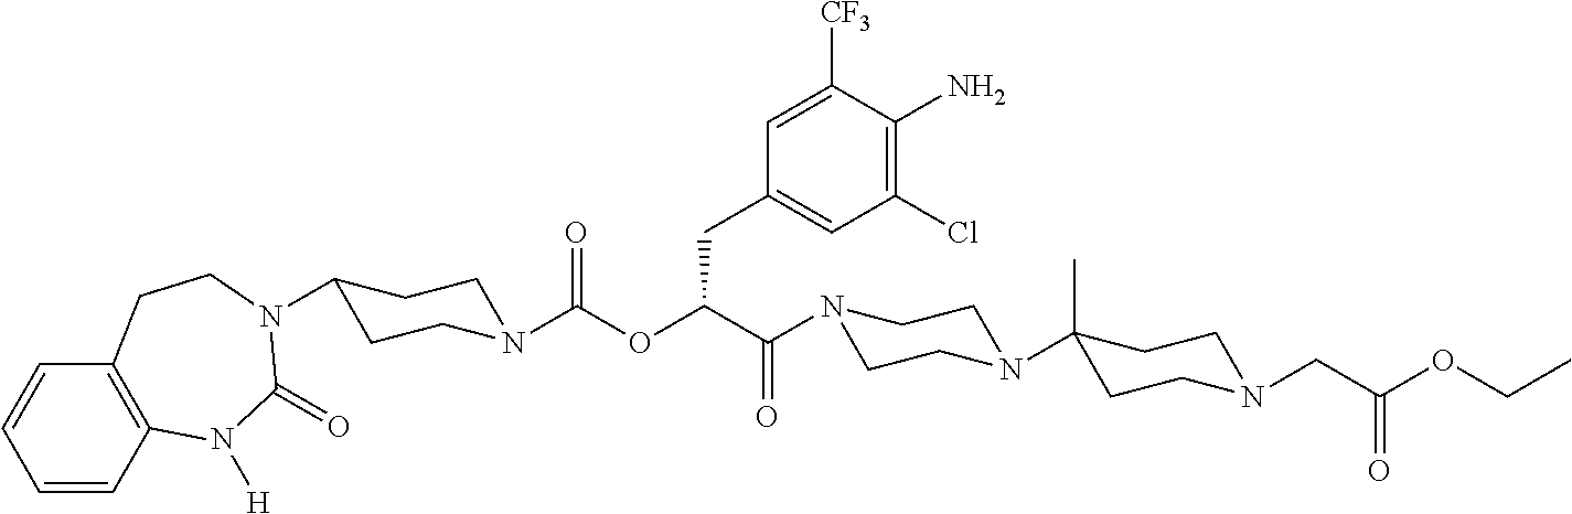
C1=CC2=C(C=C1)CCN(C1CCN(C(OC(C(=O)N3CCN(C4(C)CCN(CC(OCC)=O)CC4)CC3)CC3=CC(Cl)=C(N)C([CF3])=C3)=O)CC1)C(=O)N2[H]
